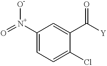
O=[N+](C1=CC=C(Cl)C(C([Y])=O)=C1)[O-]
